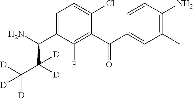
C1(C(C2=CC(C)=C(N)C=C2)=O)=C(F)C(C(N)C(C([D])([D])[D])([D])[D])=CC=C1Cl
